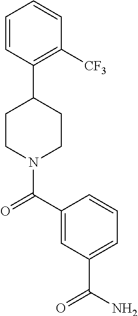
C1=CC(C2CCN(C(=O)C3=CC(C(N)=O)=CC=C3)CC2)=C([CF3])C=C1
